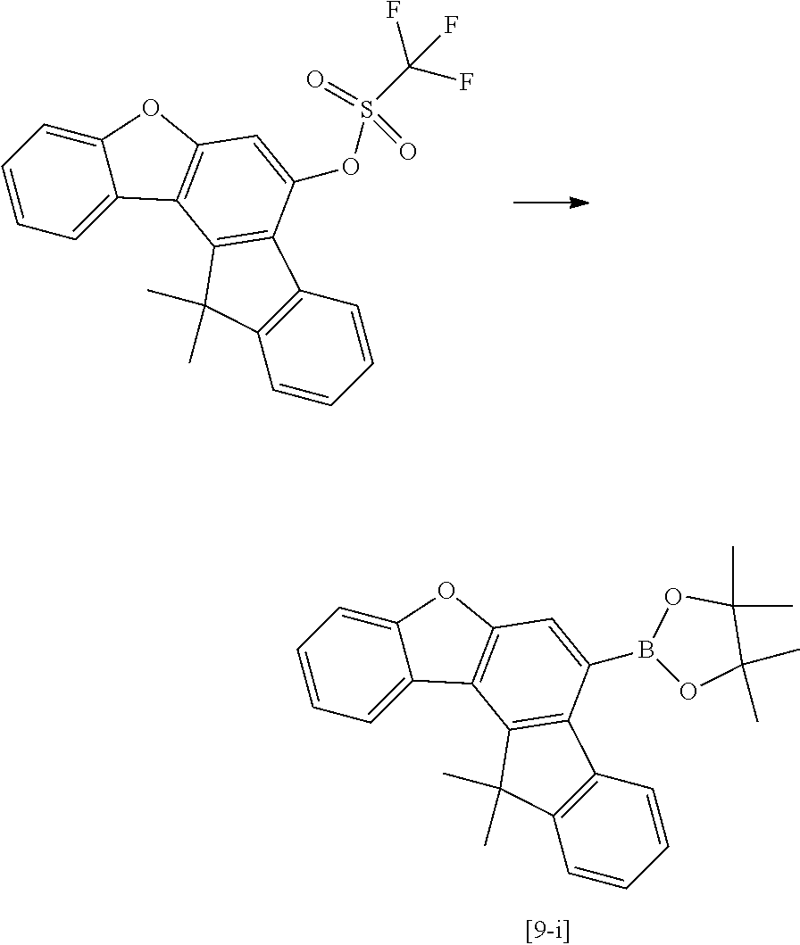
C12=CC=CC=C1C1=C(O2)C=C(B2OC(C)(C)C(C)(C)O2)C2=C1C(C)(C)C1=C2C=CC=C1.C12=CC=CC=C1C1=C(O2)C=C(OS(C(F)(F)F)(=O)=O)C2=C1C(C)(C)C1=C2C=CC=C1
